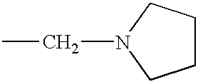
C1CCN(CC)C1
